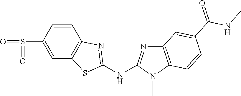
S(C1=CC2=C(C=C1)N=C(NC1=NC3=C(N1C)C=CC(C(NC)=O)=C3)S2)(=O)(C)=O
